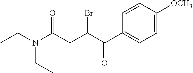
CCN(C(CC(C(C1=CC=C([OCH3])C=C1)=O)Br)=O)CC
